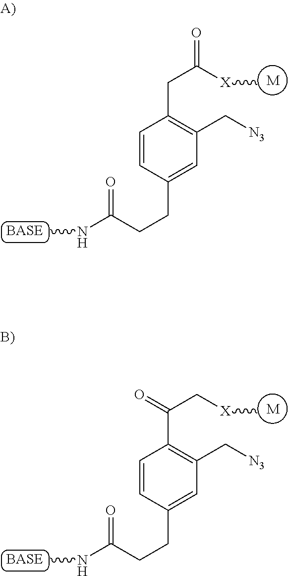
[M].N(C)C(CCC1=CC(C[N3])=C(CC(=O)[X]C)C=C1)=O.[M].N(C)C(CCC1=CC(C[N3])=C(C(C[X]C)=O)C=C1)=O
